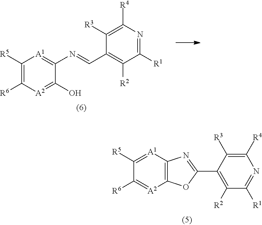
C12=C([A1]=C([R5])C([R6])=[A2]1)N=C(C1=C([R2])C([R1])=NC([R4])=C1[R3])O2.C1([R1])=NC([R4])=C([R3])C(C=NC2=[A1]C([R5])=C([R6])[A2]=C2O)=C1[R2]
